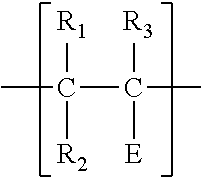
CC(C([R3])(C)[E])([R1])[R2]
